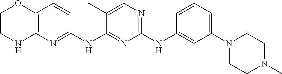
C1(NC2=CC(N3CCN(C)CC3)=CC=C2)=NC=C(C)C(NC2=NC3=C(C=C2)OCCN3)=N1
